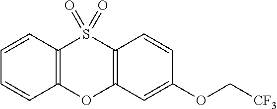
C1=CC2=C(C=C1)OC1=C(S2(=O)=O)C=CC(OC[CF3])=C1
